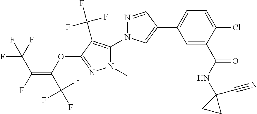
C1(C2=CC=C(Cl)C(C(NC3(C#N)CC3)=O)=C2)=CN(C2=C(C(F)(F)F)C(OC(=C(C(F)(F)F)F)C(F)(F)F)=NN2C)N=C1
